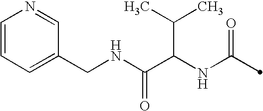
C(C(NC(=O)C)C(C)C)(=O)NCC1=CC=CN=C1
